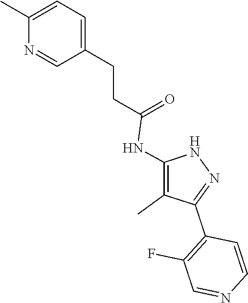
N1C(NC(CCC2=CC=C(C)N=C2)=O)=C(C)C(C2=C(F)C=NC=C2)=N1
